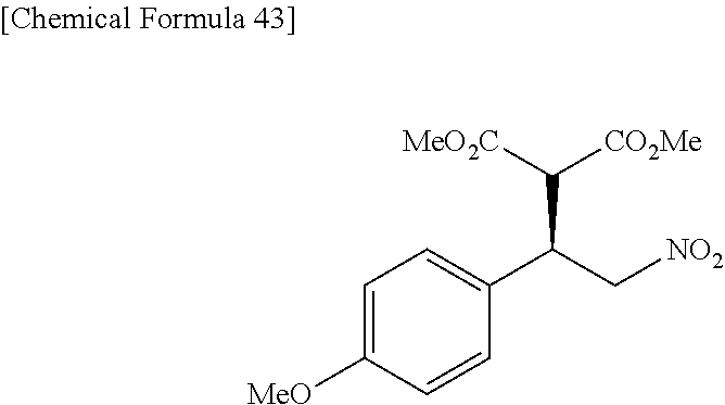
C1=C([MeO])C=CC(C(C([MeO2C])[CO2Me])C[NO2])=C1
